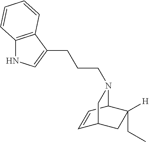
C(CCN1C2C=CC(CC2([H])CC)C1)C1=CNC2=C1C=CC=C2
